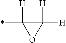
C1([H])([H])C([H])(*)O1
